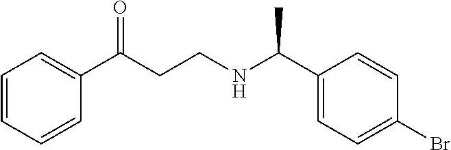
C1=CC=CC(C(CCNC(C2=CC=C(Br)C=C2)C)=O)=C1
